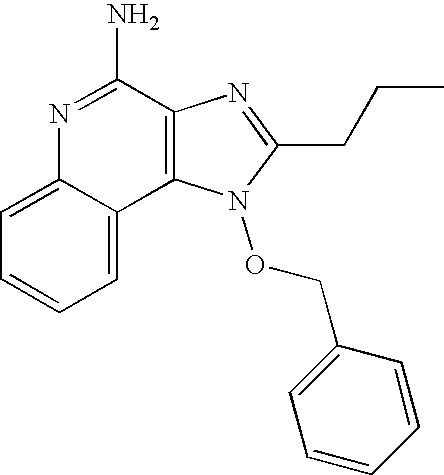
C1=C2C(=CC=C1)C1=C(C(N)=N2)N=C(CCC)N1OCC1=CC=CC=C1
